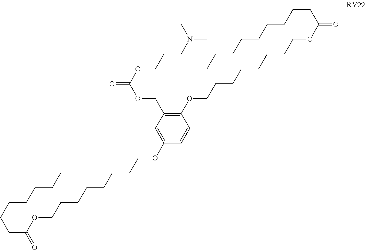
C1=C(OCCCCCCCCOC(CCCCCCC)=O)C=CC(OCCCCCCCCOC(=O)CCCCCCCCC)=C1COC(=O)OCCCN(C)C
